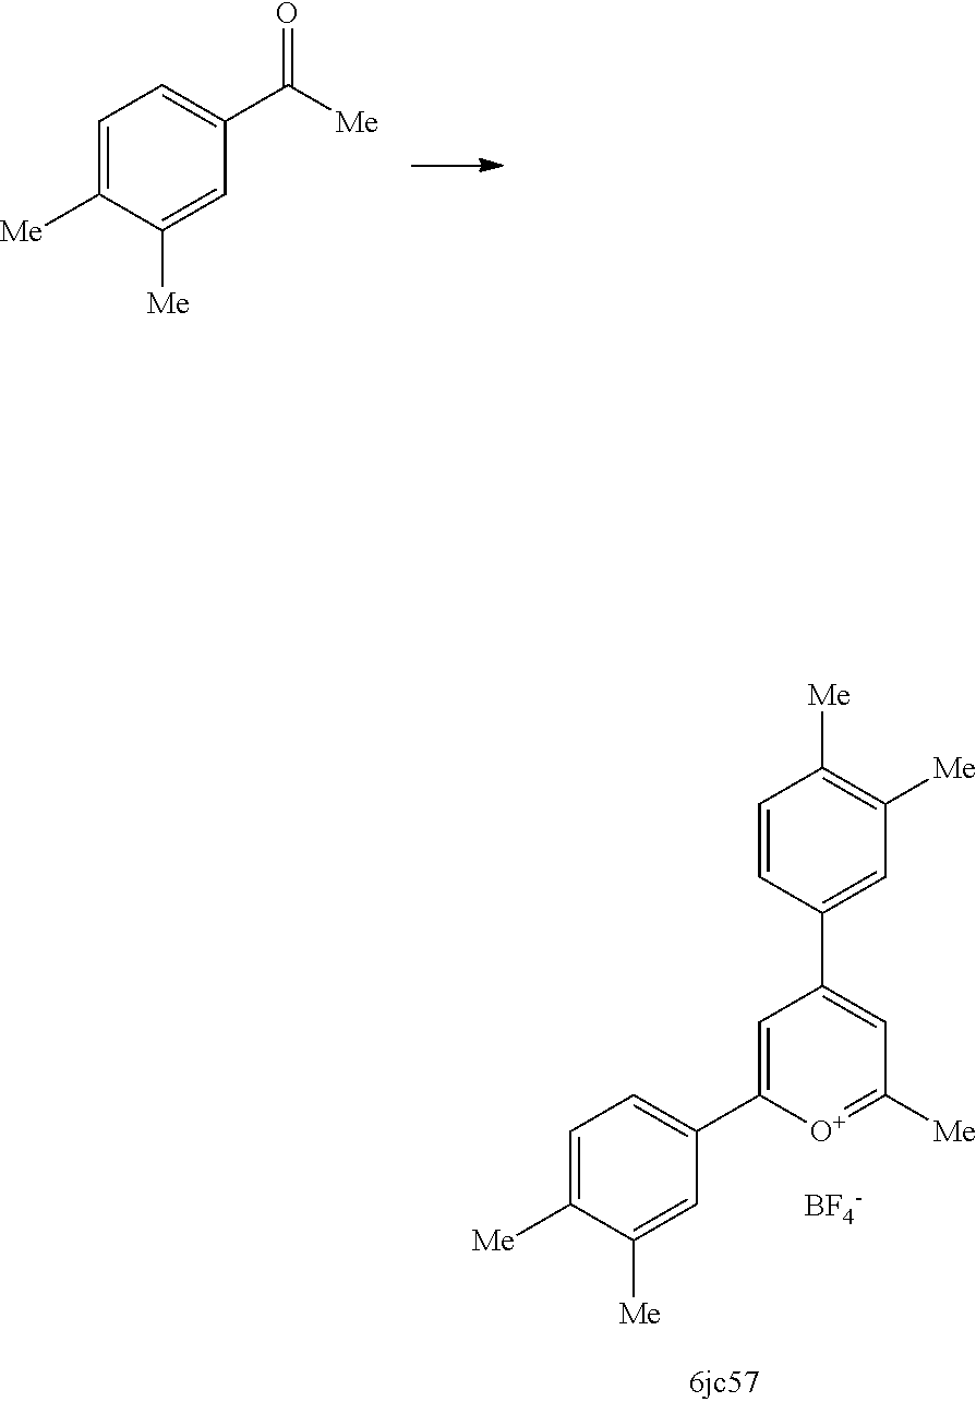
C1=C([Me])C([Me])=CC(C([Me])=O)=C1.C1=C([Me])C([Me])=CC(C2=CC(C3=CC([Me])=C([Me])C=C3)=CC([Me])=[O+]2)=C1.[BF4-]
